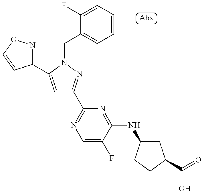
C1(C2=CC(C3=NC=C(F)C(NC4CC(C(=O)O)CC4)=N3)=NN2CC2=CC=CC=C2F)=NOC=C1
